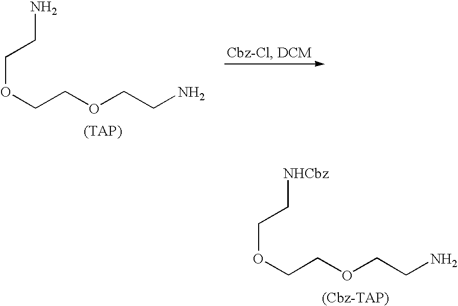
O(CCOCCN)CCN.O(CCOCCN)CC[NHCbz]
